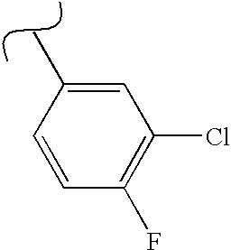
CC1=CC(Cl)=C(F)C=C1
